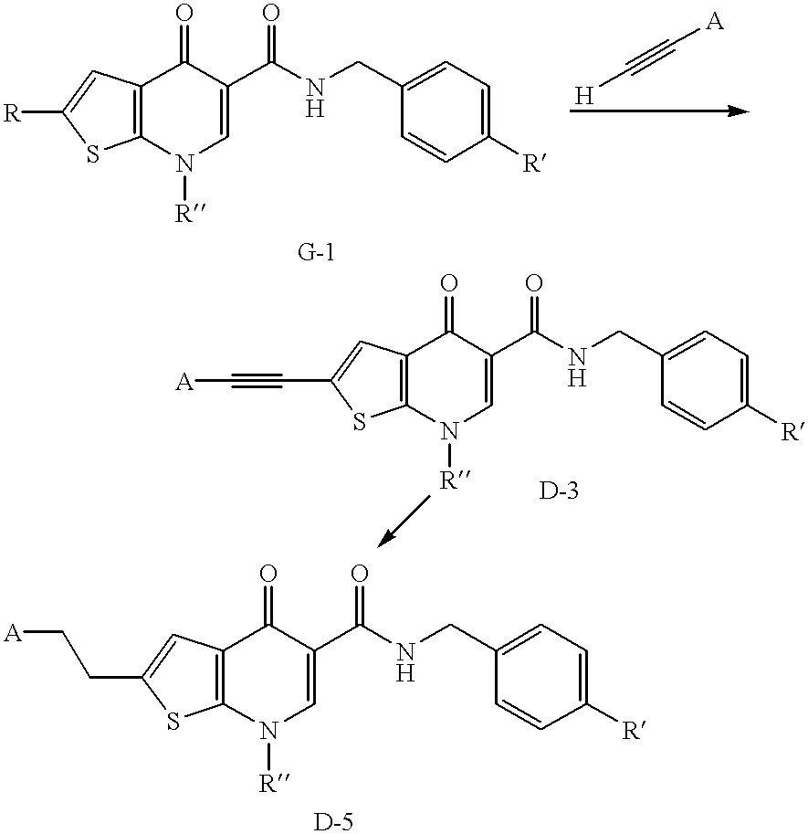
C12=C(N([R])C=C(C(NCC3=CC=C([R])C=C3)=O)C1=O)SC([R])=C2.[H]C#C[A].C12=C(N([R])C=C(C(NCC3=CC=C([R])C=C3)=O)C1=O)SC(C#C[A])=C2.C12=C(N([R])C=C(C(NCC3=CC=C([R])C=C3)=O)C1=O)SC(CC[A])=C2
